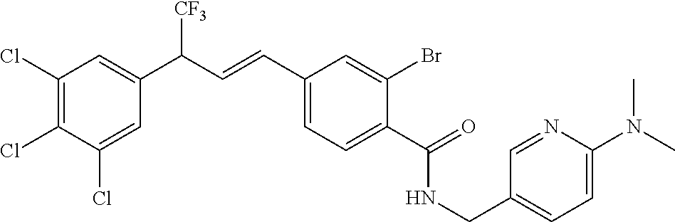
C1(Cl)=C(Cl)C(Cl)=CC(C(C=CC2=CC=C(C(=O)NCC3=CC=C(N(C)C)N=C3)C(Br)=C2)[CF3])=C1
